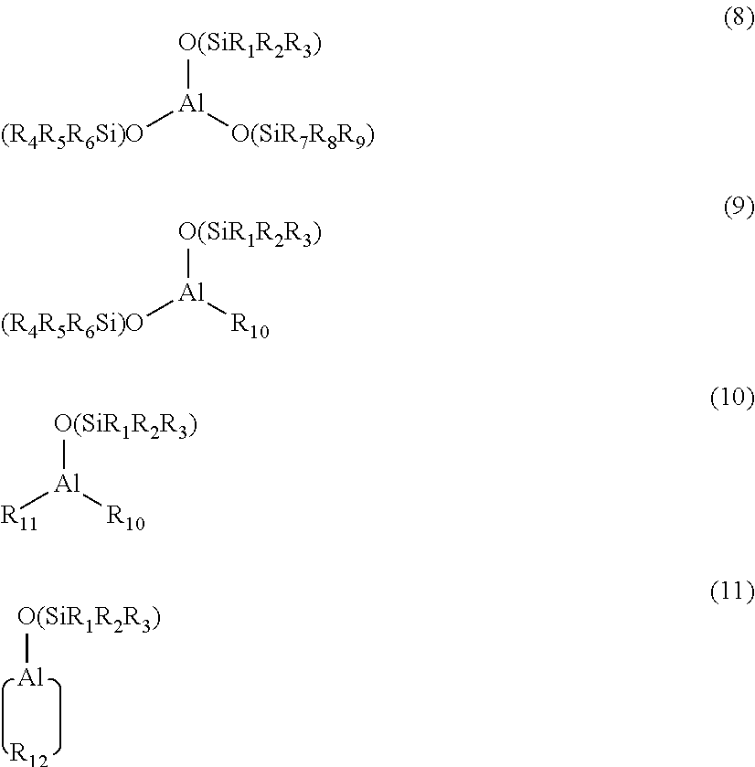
[Al][O(SiR1R2R3)].[R12].[(R4R5R6Si)O][Al]([O(SiR7R8R9)])[O(SiR1R2R3)].[(R4R5R6Si)O][Al]([R10])[O(SiR1R2R3)].[R11][Al]([R10])[O(SiR1R2R3)]
